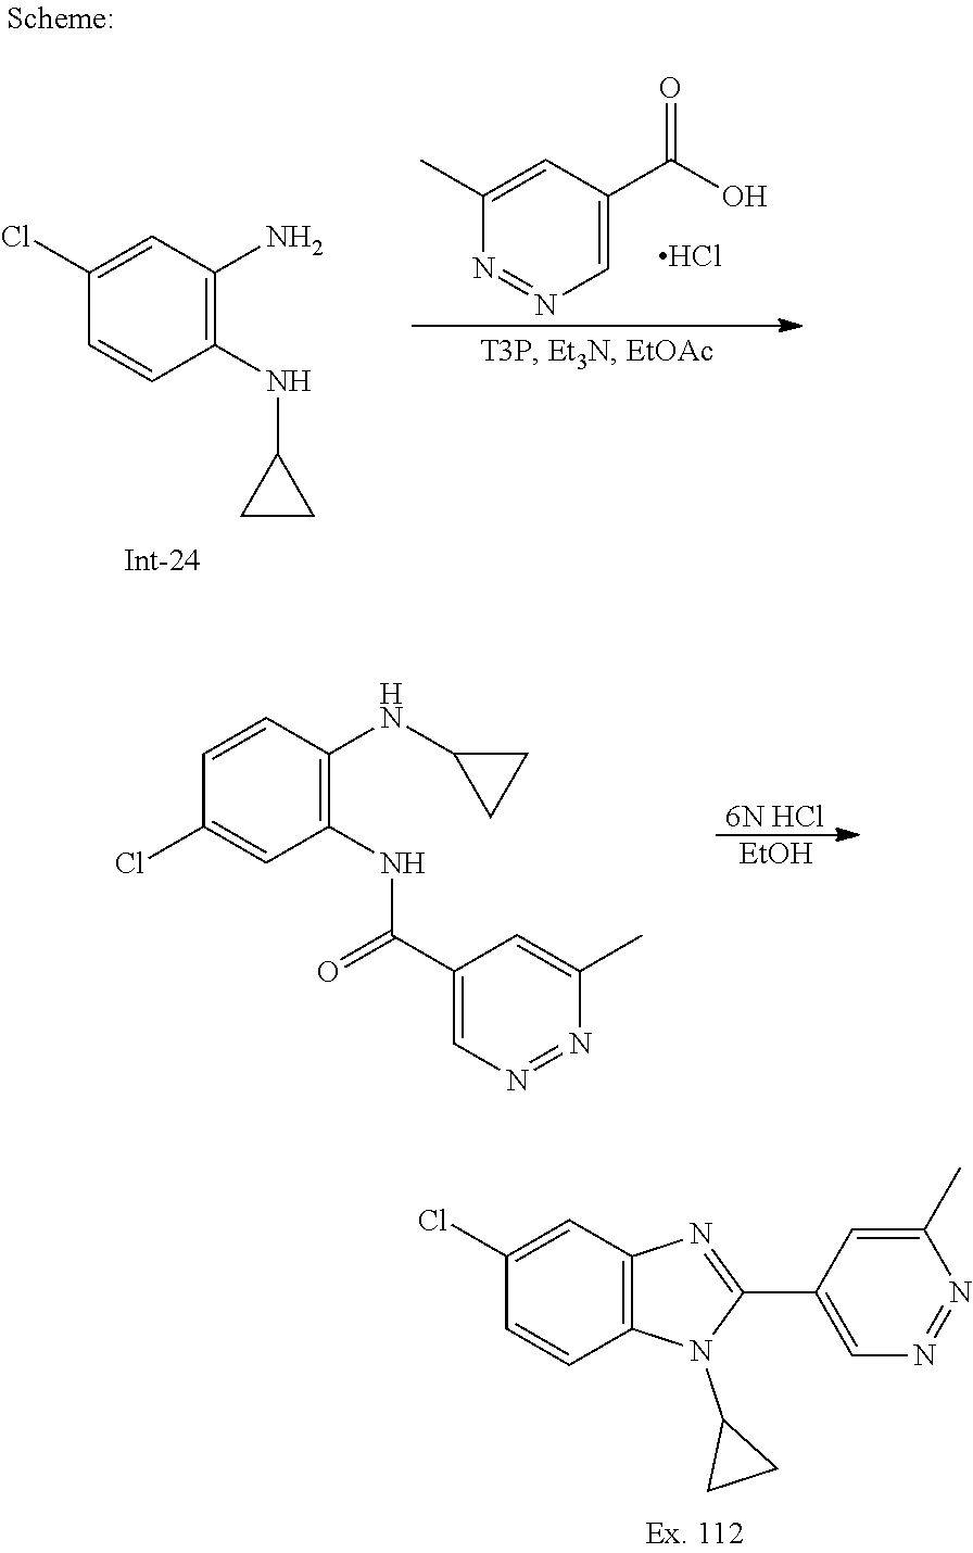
C1=C(C(=O)O)C=C(C)N=N1.Cl.C1(NC2CC2)=C(N)C=C(Cl)C=C1.C1(NC(=O)C2=CN=NC(C)=C2)=C(NC2CC2)C=CC(Cl)=C1.[6N HCl].[EtOH].C12=C(C=C(Cl)C=C1)N=C(C1=CN=NC(C)=C1)N2C1CC1
